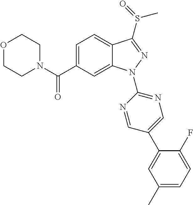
C1N(C(C2=CC=C3C(=C2)N(C2=NC=C(C4=CC(C)=CC=C4F)C=N2)N=C3S(=O)C)=O)CCOC1
